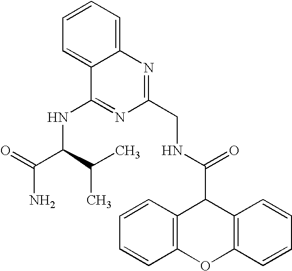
C12=C(C=CC=C1)OC1=C(C2C(NCC2=NC3=CC=CC=C3C(NC(C(=O)N)C(C)C)=N2)=O)C=CC=C1
